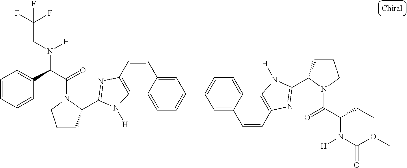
C12=CC=C(C3=CC=C4C(=C3)C=CC3=C4N([H])C(C4CCCN4C(C(C(C)C)N(C(OC)=O)[H])=O)=N3)C=C1C=CC1=C2N([H])C(C2CCCN2C(C(C2=CC=CC=C2)N(CC(F)(F)F)[H])=O)=N1
